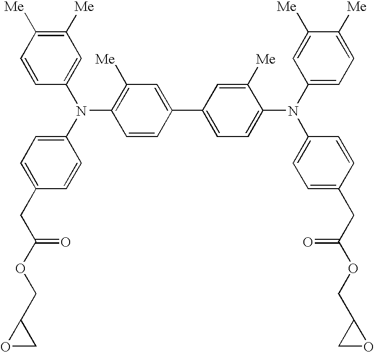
C1=CC(N(C2=CC=C(CC(OCC3OC3)=O)C=C2)C2=C([Me])C=C(C3=CC=C(N(C4=CC=C([Me])C([Me])=C4)C4=CC=C(CC(OCC5CO5)=O)C=C4)C([Me])=C3)C=C2)=CC([Me])=C1[Me]
